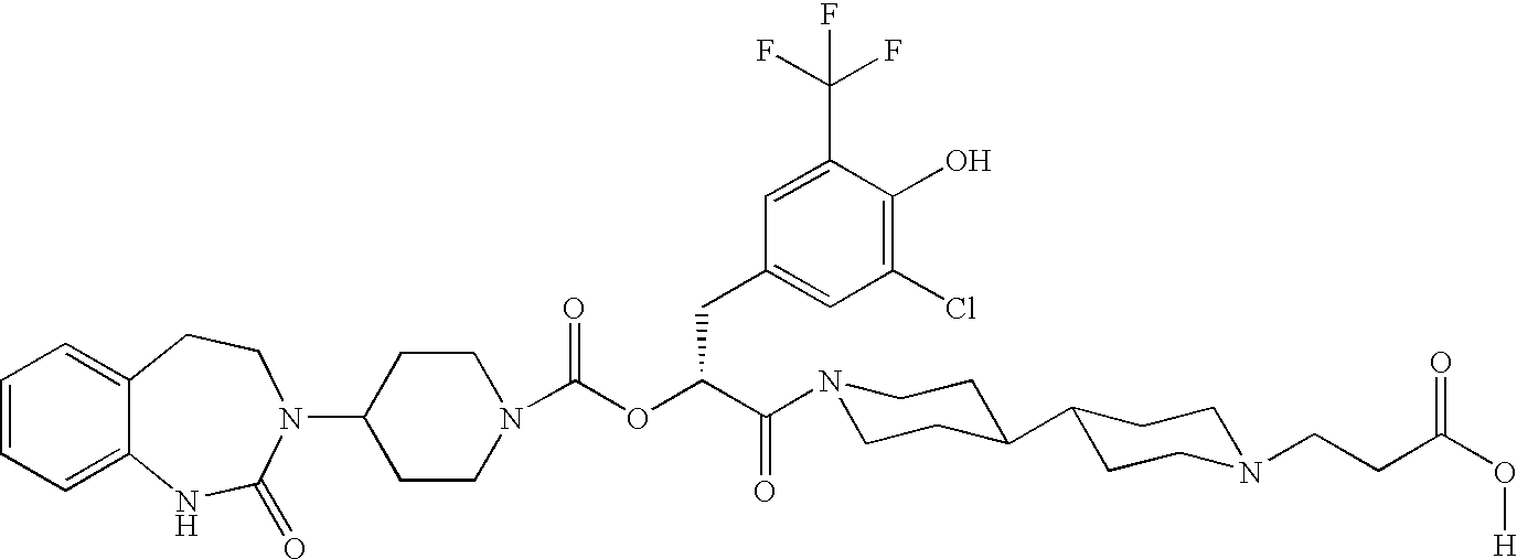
C1=CC=C2C(=C1)CCN(C1CCN(C(OC(C(N3CCC(C4CCN(CCC(O[H])=O)CC4)CC3)=O)CC3=CC(Cl)=C(O)C(C(F)(F)F)=C3)=O)CC1)C(=O)N2
